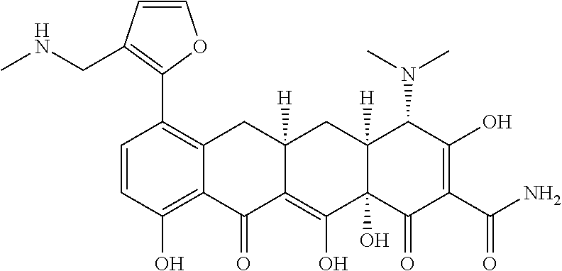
C1=CC(O)=C2C(=C1C1=C(CNC)C=CO1)CC1([H])C(=C(O)C3(O)C([H])(C1)C(N(C)C)C(O)=C(C(=O)N)C3=O)C2=O
